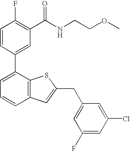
C1=CC(C2=CC=CC3=C2SC(CC2=CC(F)=CC(Cl)=C2)=C3)=CC(C(NCCOC)=O)=C1F
